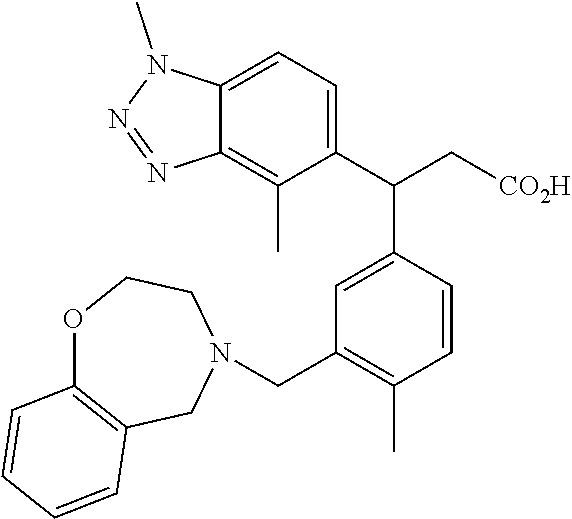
C1(C(C[CO2H])C2=CC(CN3CC4=C(OCC3)C=CC=C4)=C(C)C=C2)=CC=C2C(=C1C)N=NN2C
